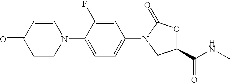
C1(N2CCC(=O)C=C2)=CC=C(N2C(=O)OC(C(NC)=O)C2)C=C1F
